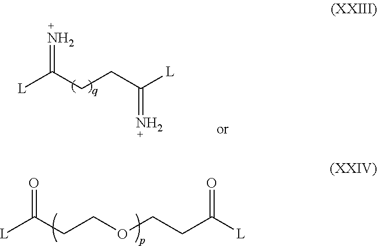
[L]C(CCOCCC([L])=O)=O.[L]C(CCC([L])=N)=N
